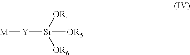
[Si]([OR5])([OR4])([OR6])[Y][M]
